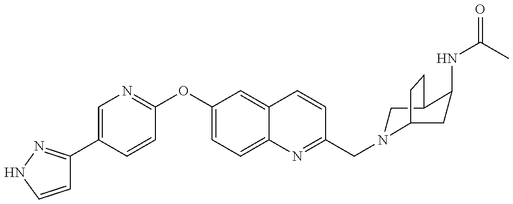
C1=CNN=C1C1=CN=C(OC2=CC=C3C(=C2)C=CC(CN2CC4C(NC(C)=O)CC2CC4)=N3)C=C1
